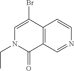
C12=C(C=NC=C1)C(=O)N(CC)C=C2Br
